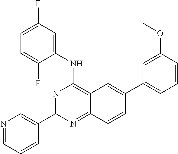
C12=C(NC3=CC(F)=CC=C3F)N=C(C3=CN=CC=C3)N=C1C=CC(C1=CC=CC(OC)=C1)=C2
